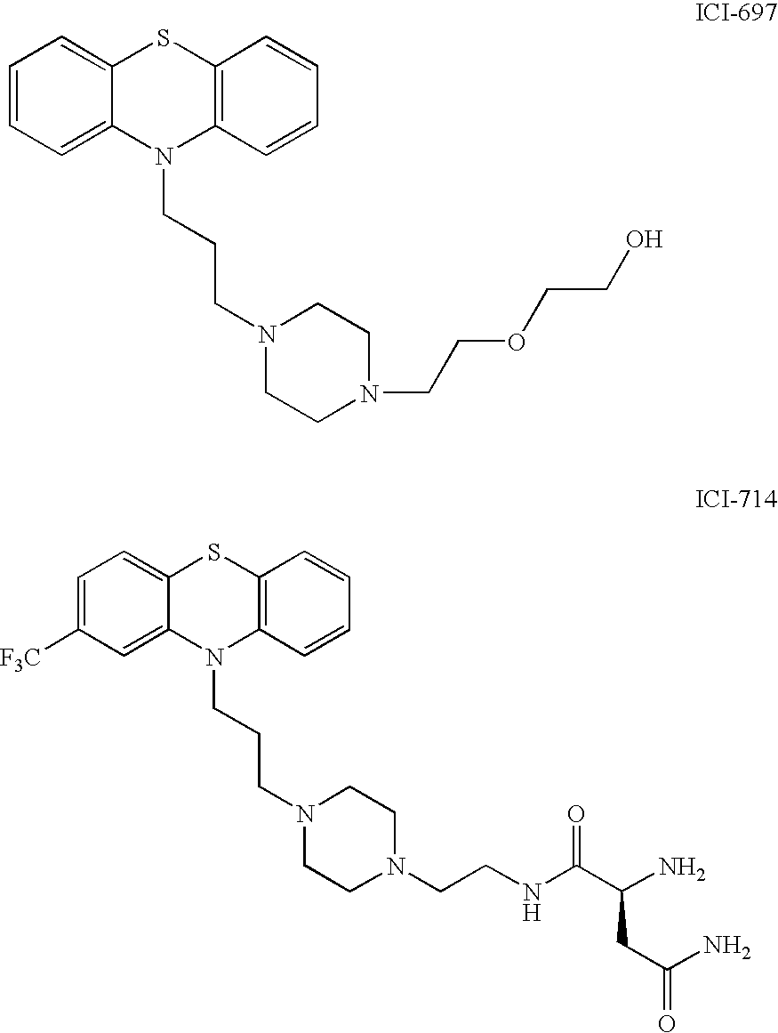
C1=CC=C2C(=C1)SC1=C(N2CCCN2CCN(CCOCCO)CC2)C=CC=C1.C1=C([F3C])C=C2C(=C1)SC1=C(N2CCCN2CCN(CCNC(C(N)CC(N)=O)=O)CC2)C=CC=C1
